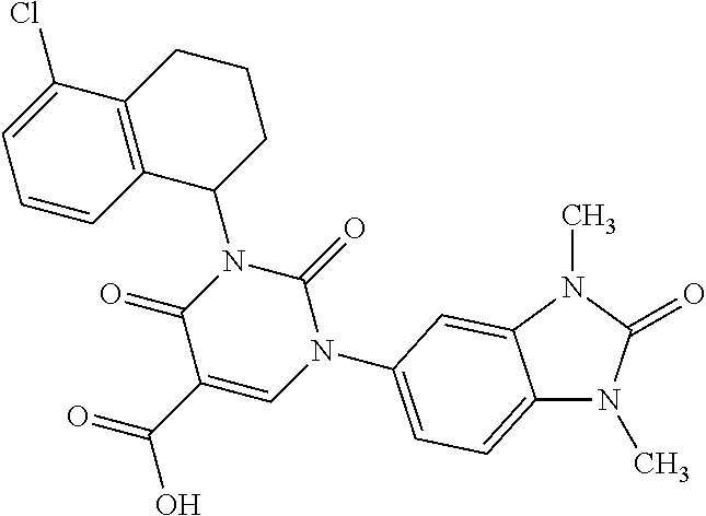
C12=CC=C(N3C(=O)N(C4CCCC5=C4C=CC=C5Cl)C(=O)C(C(=O)O)=C3)C=C1N(C)C(=O)N2C
